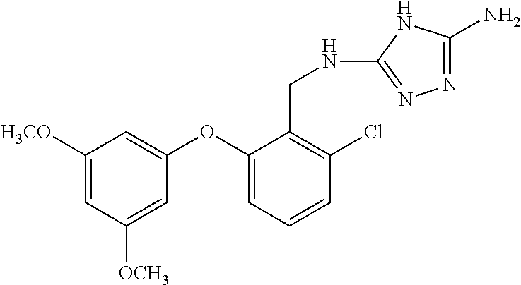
C1([H3CO])=CC([OCH3])=CC(OC2=CC=CC(Cl)=C2CNC2=NN=C(N)N2)=C1
